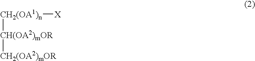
[CH2(OA1)n]([CH(OA2)mOR][CH2(OA2)mOR])[X]
